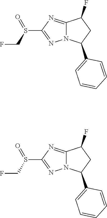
C12=NC(S(CF)=O)=NN1C(C1=CC=CC=C1)CC2F.C12=NC(S(CF)=O)=NN1C(C1=CC=CC=C1)CC2F
